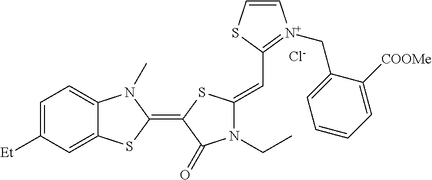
C1=C([Et])C=C2C(=C1)N(C)C(=C1C(=O)N(CC)C(=CC3=[N+](CC4=CC=CC=C4[COOMe])C=CS3)S1)S2.[Cl-]
